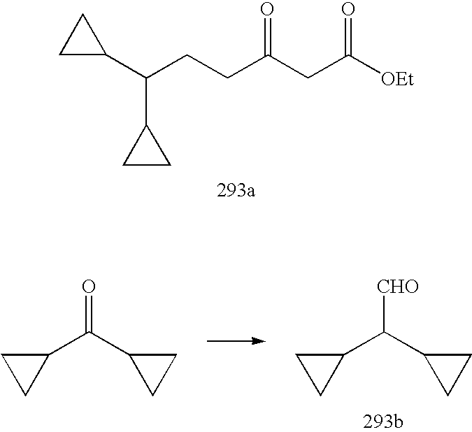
C1(C(CCC(CC([OEt])=O)=O)C2CC2)CC1.[CHO]C(C1CC1)C1CC1.O=C(C1CC1)C1CC1
